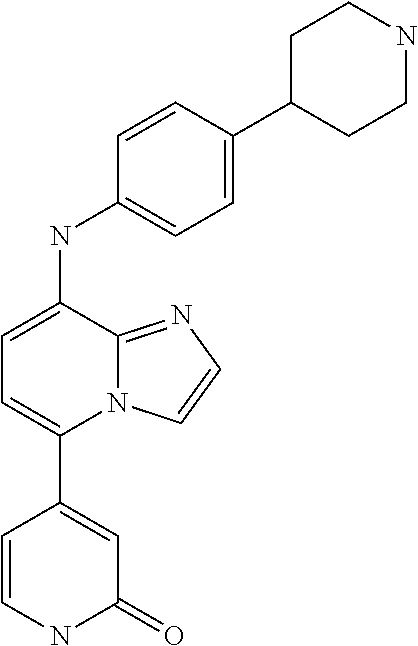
N(C1=CC=C(C2=CC(=O)NC=C2)N2C1=NC=C2)C1=CC=C(C2CCNCC2)C=C1
